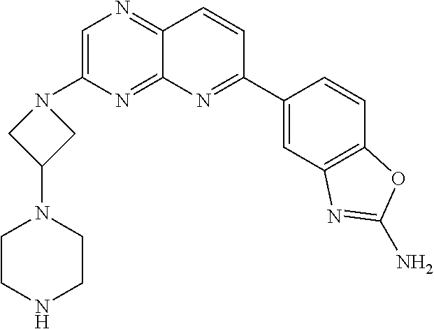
C1=C(N2CC(N3CCNCC3)C2)N=C2C(=N1)C=CC(C1=CC3=C(C=C1)OC(N)=N3)=N2
